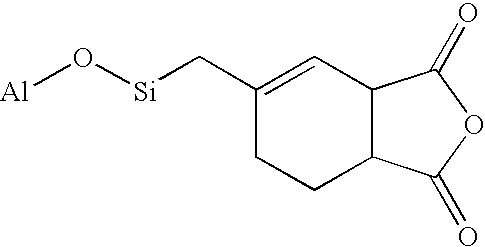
C12C(C(=O)OC1=O)CCC(C[Si]O[Al])=C2
